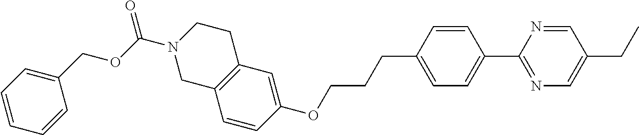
C1=CC(OCCCC2=CC=C(C3=NC=C(CC)C=N3)C=C2)=CC2=C1CN(C(OCC1=CC=CC=C1)=O)CC2
